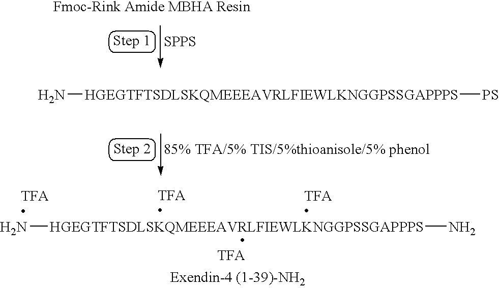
[85% TFA/5% TIS/5%thioanisole/5% phenol].N[HGEGTFTSDLSKQMEEEAVRLFIEWLKNGGPSSGAPPPS][PS].[SPPS].N[HGEGTFTSDLSKQMEEEAVRLFIEWLKNGGPSSGAPPPS]N
